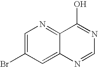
C1=C(Br)C=C2C(=N1)C(O)=NC=N2
